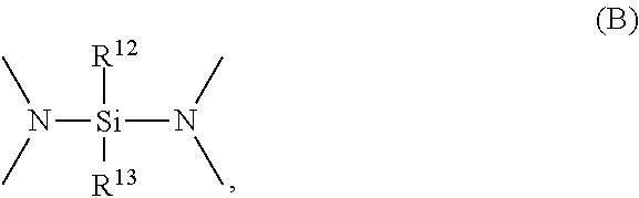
N([Si](N(C)C)([R12])[R13])(C)C
